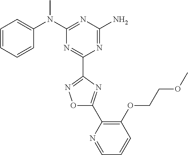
C1=CC=CC(N(C2=NC(N)=NC(C3=NOC(C4=C(OCCOC)C=CC=N4)=N3)=N2)C)=C1
